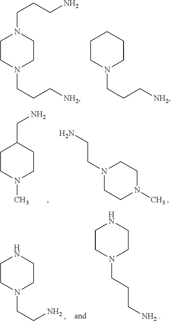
C1CN(CCC[NH2])CCN1CCCN.C1CN(CCC[NH2])CCC1.C1CN(CCCN)CCN1.C1CN(CCN)CCN1.N1(CCN)CCN(C)CC1.C1CN(C)CCC1CN
